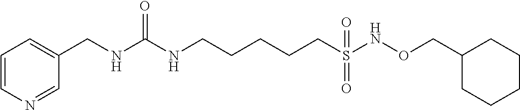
N1=CC(CNC(NCCCCCS(=O)(NOCC2CCCCC2)=O)=O)=CC=C1
